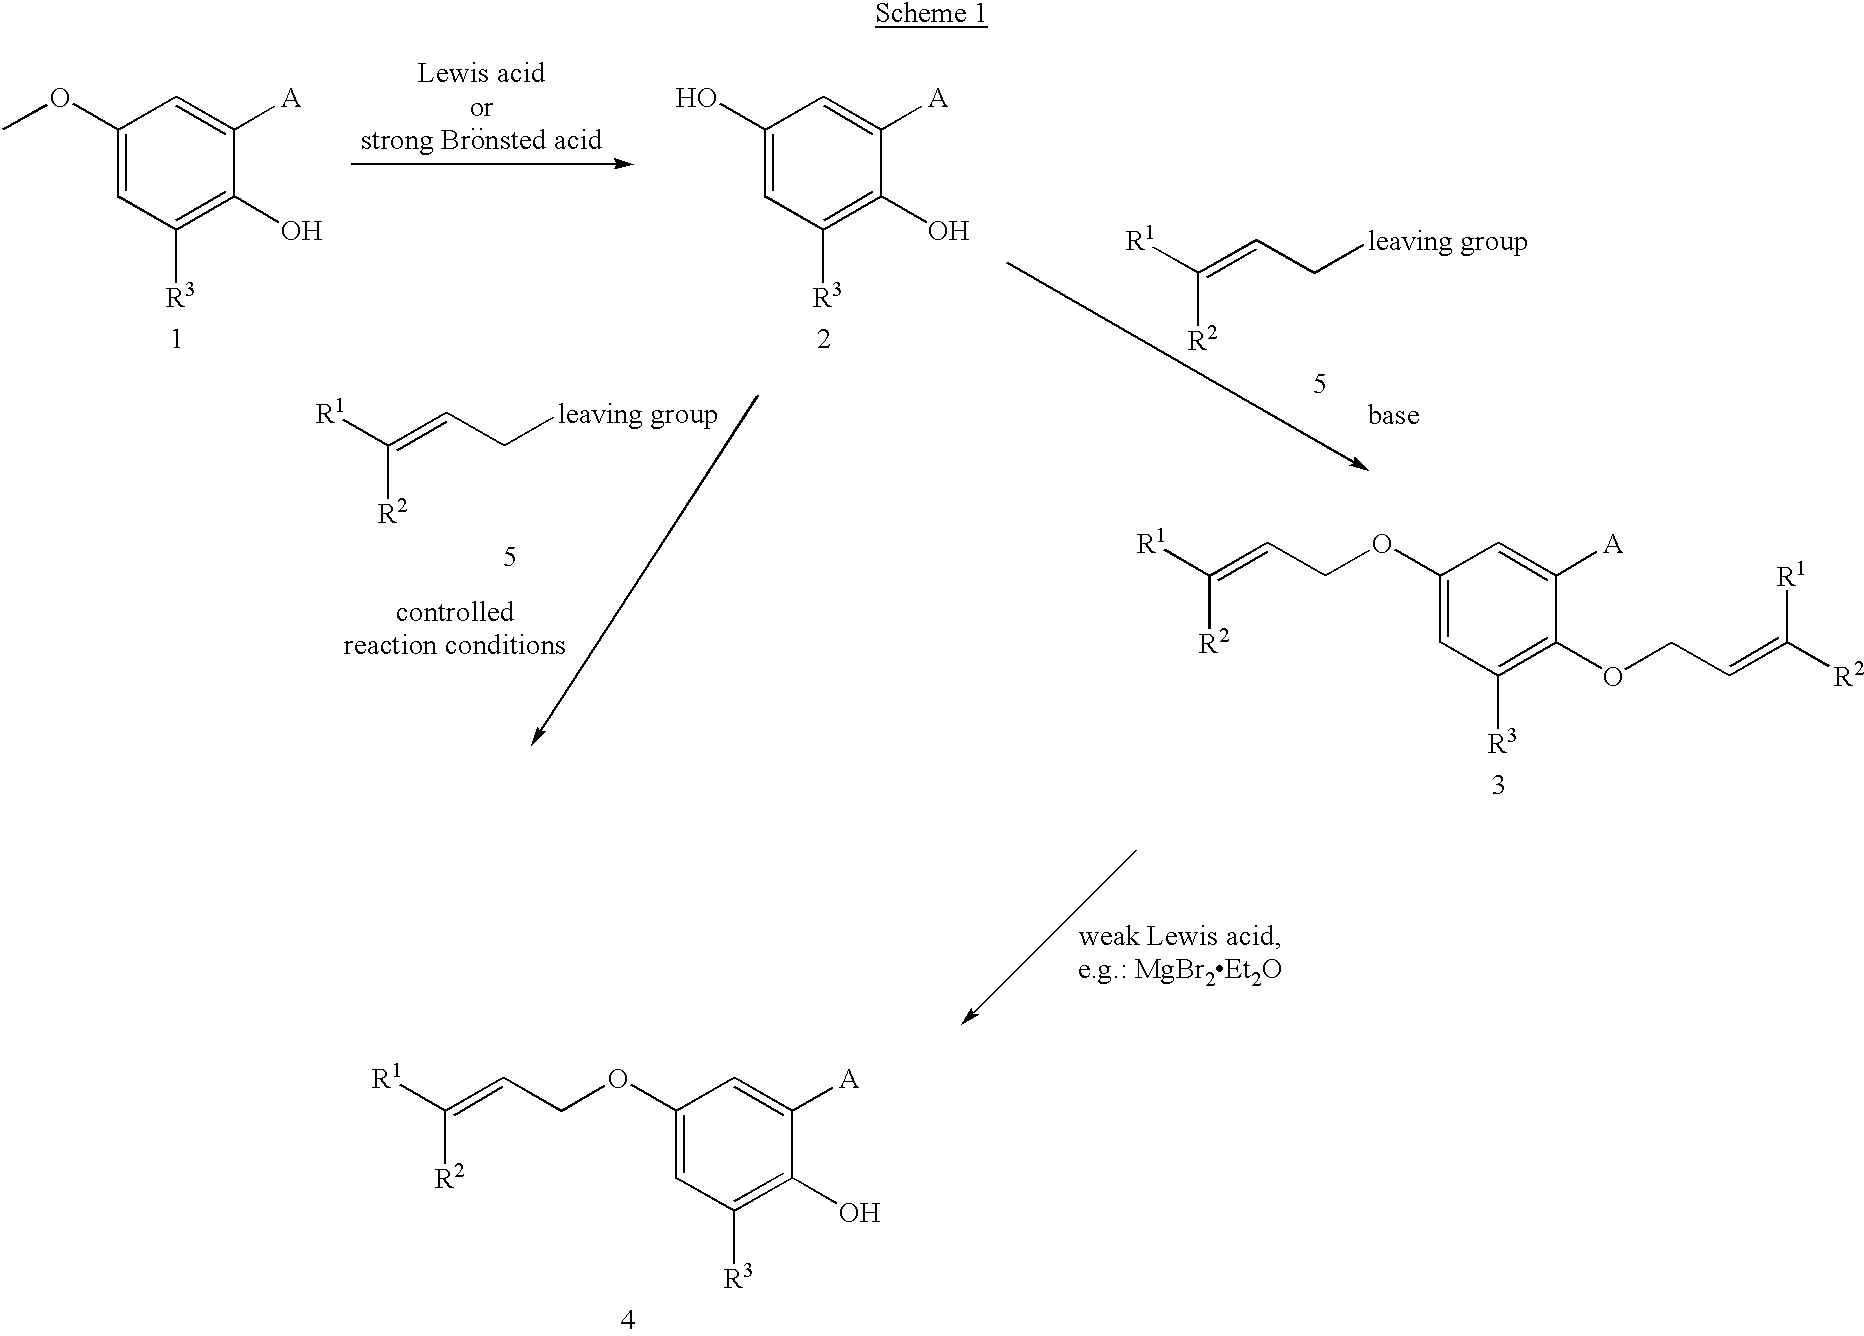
C1(OCC=C([R1])[R2])=CC([R3])=C(O)C([A])=C1.C1(OC)=CC([R3])=C(O)C([A])=C1.C1(O)=CC([R3])=C(O)C([A])=C1.[R1]C(=CC[leaving group])[R2].[R1]C(=CC[leaving group])[R2].C1(OCC=C([R1])[R2])=CC([R3])=C(OCC=C([R2])[R1])C([A])=C1
